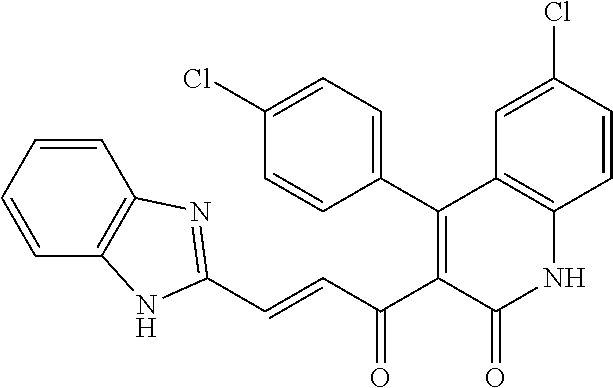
C1(C2=C(C(C=CC3=NC4=C(C=CC=C4)N3)=O)C(=O)NC3=C2C=C(Cl)C=C3)=CC=C(Cl)C=C1
